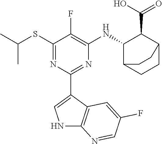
C1(SC(C)C)=NC(C2=CNC3=C2C=C(F)C=N3)=NC([HN]C2C(C(O)=O)C3CCC2CC3)=C1F
